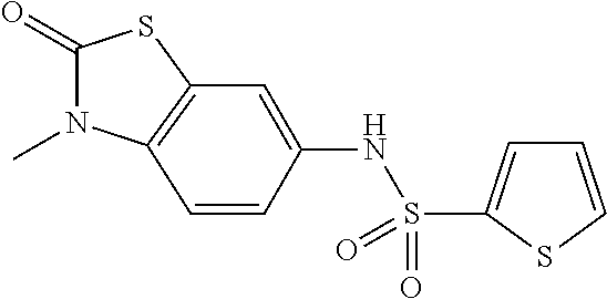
C1(=O)N(C)C2=C(S1)C=C(NS(=O)(=O)C1=CC=CS1)C=C2
